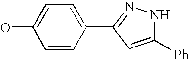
OC1=CC=C(C2=NNC([Ph])=C2)C=C1
